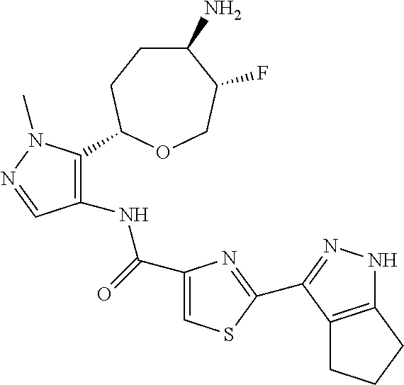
C1(N)CCC(C2=C(NC(C3=CSC(C4=NNC5=C4CCC5)=N3)=O)C=NN2C)OCC1F
